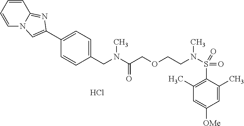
Cl.C1(CN(C(=O)COCCN(S(C2=C(C)C=C([OMe])C=C2C)(=O)=O)C)C)=CC=C(C2=CN3C=CC=CC3=N2)C=C1
